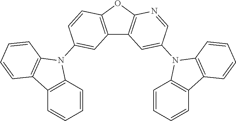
C12=C(OC3=C1C=C(N1C4=C(C5=C1C=CC=C5)C=CC=C4)C=N3)C=CC(N1C3=C(C4=C1C=CC=C4)C=CC=C3)=C2
